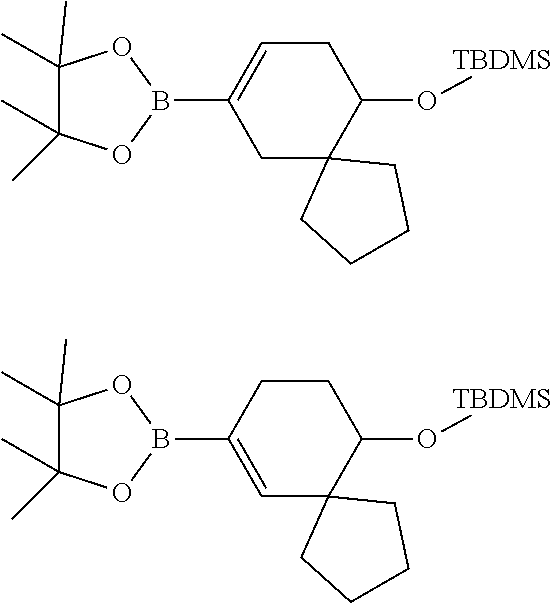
C12(C(O[TBDMS])CC=C(B3OC(C)(C)C(C)(C)O3)C1)CCCC2.C12(C(O[TBDMS])CCC(B3OC(C)(C)C(C)(C)O3)=C1)CCCC2
